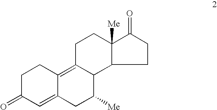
C1C(=O)C=C2C(=C3C(C([Me])C2)C2C([Me])(CC3)C(=O)CC2)C1
